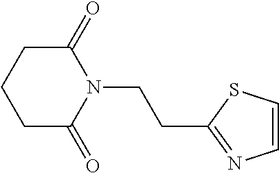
C1=CN=C(CCN2C(=O)CCCC2=O)S1
